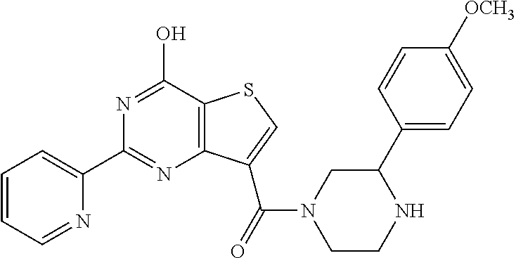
C1(C2=CC=CC=N2)=NC2=C(C(O)=N1)SC=C2C(=O)N1CCNC(C2=CC=C([OCH3])C=C2)C1
